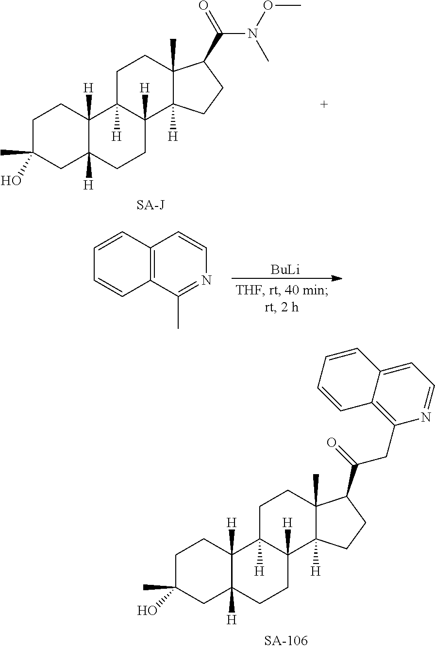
[SA-J].C1C(C)(O)CC2([H])C([H])(C1)C1([H])C([H])(CC2)C2([H])C(C)(CC1)C(C(=O)N(OC)C)CC2.[BuLi].C12=C(C(C)=NC=C1)C=CC=C2.C1C(C)(O)CC2([H])C([H])(C1)C1([H])C([H])(CC2)C2([H])C(C)(CC1)C(C(=O)CC1=C3C(=CC=N1)C=CC=C3)CC2
